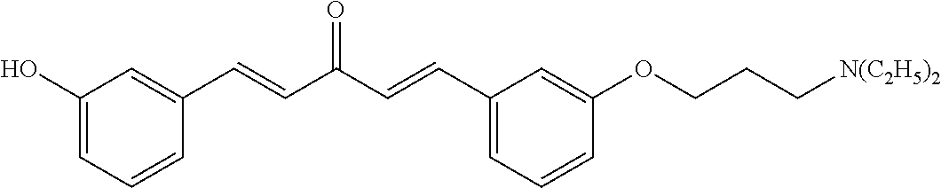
C1(O)=CC=CC(C=CC(C=CC2=CC=CC(OCCC[N(C2H5)2])=C2)=O)=C1
